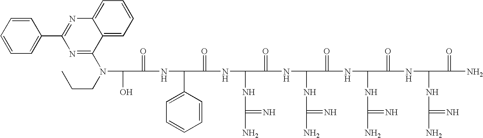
OC(C(=O)NC(C1=CC=CC=C1)C(=O)NC(NC(N)=N)C(=O)NC(NC(N)=N)C(=O)NC(NC(N)=N)C(=O)NC(NC(N)=N)C(=O)N)N(CCC)C1=NC(C2=CC=CC=C2)=NC2=CC=CC=C12
